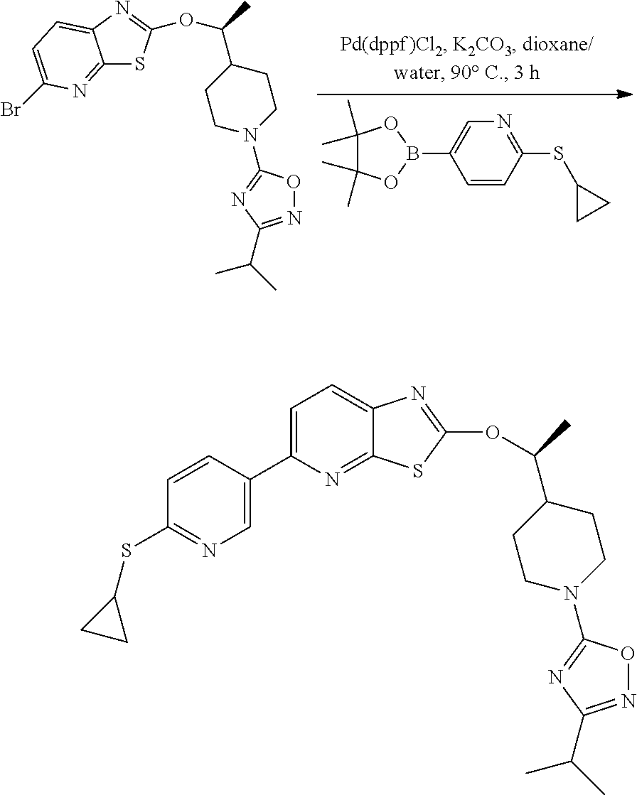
B1(C2=CN=C(SC3CC3)C=C2)OC(C)(C)C(C)(C)O1.C12=NC(Br)=CC=C1N=C(OC(C)C1CCN(C3=NC(C(C)C)=NO3)CC1)S2.C1=C(C2=CN=C(SC3CC3)C=C2)N=C2C(=C1)N=C(OC(C1CCN(C3=NC(C(C)C)=NO3)CC1)C)S2
